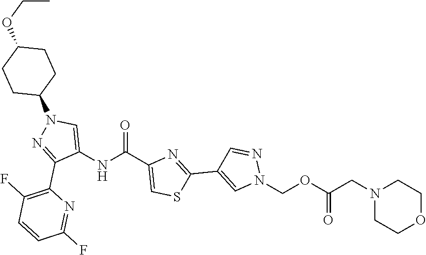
C(OCN1C=C(C2=NC(C(=O)NC3=CN(C4CCC(OCC)CC4)N=C3C3=C(F)C=CC(F)=N3)=CS2)C=N1)(=O)CN1CCOCC1
